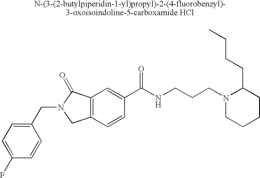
C1(F)=CC=C(CN2CC3=C(C2=O)C=C(C(NCCCN2CCCCC2CCCC)=O)C=C3)C=C1
